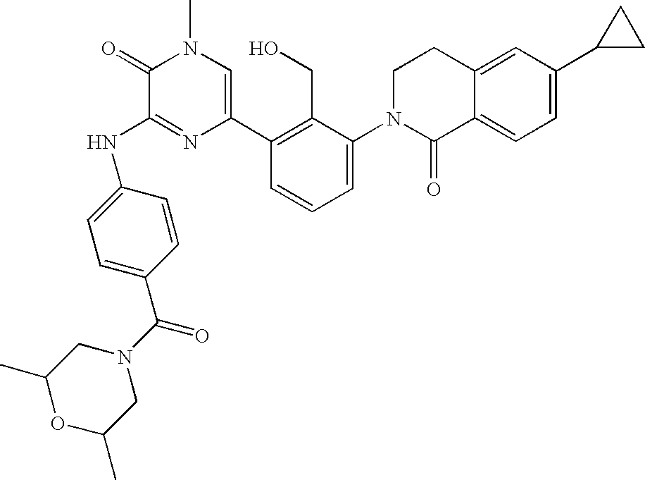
N(C1=NC(C2=C(CO)C(N3C(=O)C4=CC=C(C5CC5)C=C4CC3)=CC=C2)=CN(C)C1=O)C1=CC=C(C(N2CC(C)OC(C)C2)=O)C=C1
